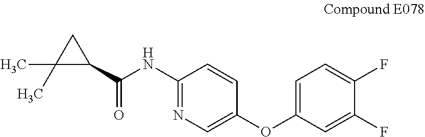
C1(NC(=O)C2CC2(C)C)=NC=C(OC2=CC=C(F)C(F)=C2)C=C1
